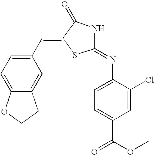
C1=C(Cl)C(N=C2NC(=O)C(=CC3=CC=C4C(=C3)CCO4)S2)=CC=C1C(OC)=O
